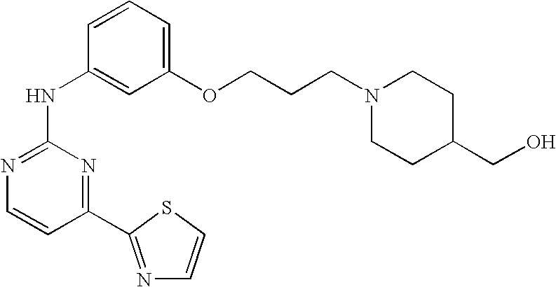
N1=C(NC2=CC(OCCCN3CCC(CO)CC3)=CC=C2)N=C(C2=NC=CS2)C=C1
